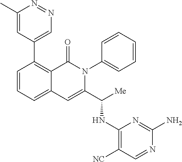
C1=CC=C2C(=C1C1=CN=NC(C)=C1)C(=O)N(C1=CC=CC=C1)C(C([Me])NC1=C([NC])C=NC(N)=N1)=C2
